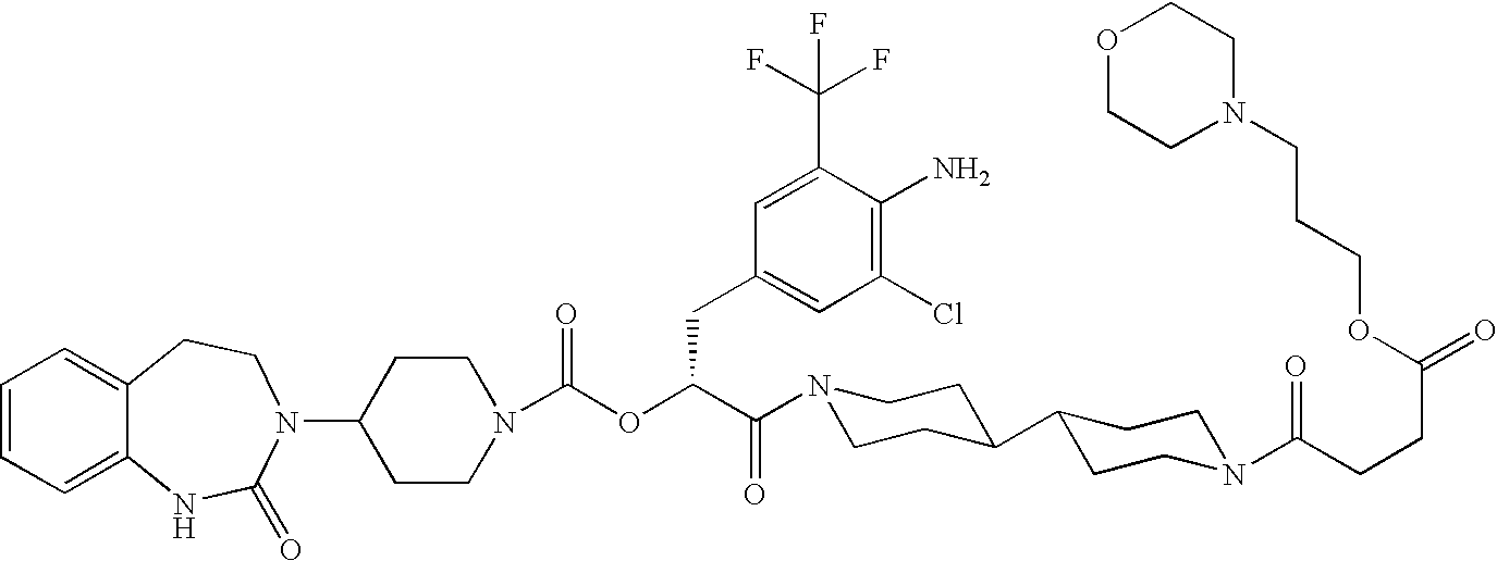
C1=CC=C2C(=C1)CCN(C1CCN(C(OC(C(N3CCC(C4CCN(C(CCC(=O)OCCCN5CCOCC5)=O)CC4)CC3)=O)CC3=CC(Cl)=C(N)C(C(F)(F)F)=C3)=O)CC1)C(=O)N2
